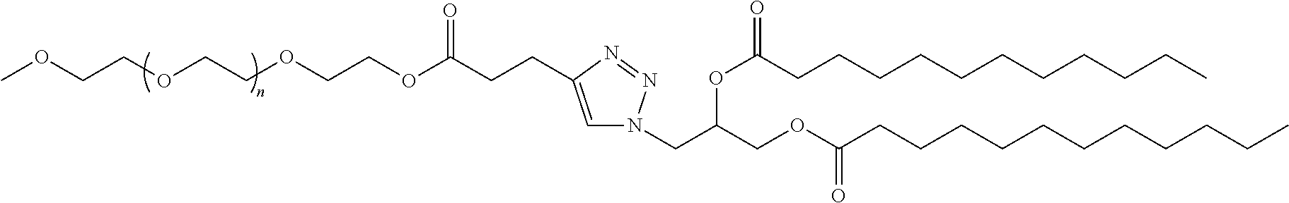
COCCOCCOCCOC(CCC1=CN(CC(COC(CCCCCCCCCCC)=O)OC(CCCCCCCCCCC)=O)N=N1)=O
